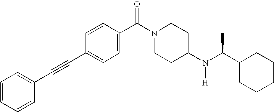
C1=CC=CC(C#CC2=CC=C(C(N3CCC(N(C(C4CCCCC4)C)[H])CC3)=O)C=C2)=C1
